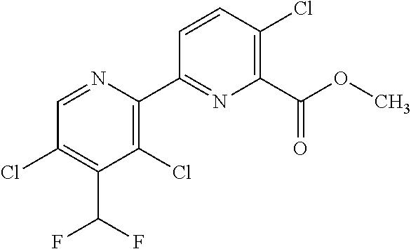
O(C)C(C1=C(Cl)C=CC(C2=C(Cl)C(C(F)F)=C(Cl)C=N2)=N1)=O
